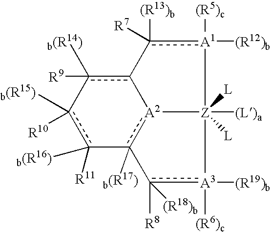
c12c([R9])([b(R14)])-c([b(R15)])([R10])c([b(R16)])([R11])-c3([b(R17)])[A2]-1[Z]([(L)a])([L])([L])([A1]([(R5)c])([(R12)b])c-2([(R13)b])[R7])[A3]([(R6)c])([(R19)b])c-3([R8])[(R18)b]
